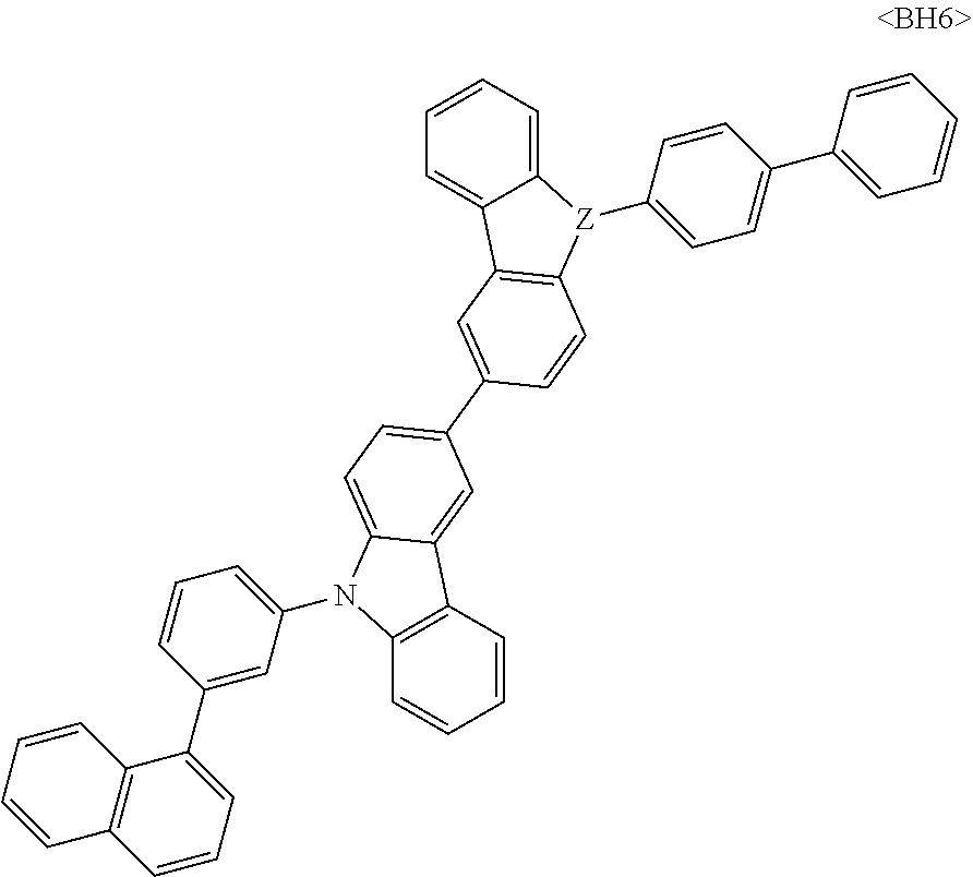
C12=CC=CC=C1C1=C([Z]2C2=CC=C(C3=CC=CC=C3)C=C2)C=CC(C2=CC=C3C(=C2)C2=C(C=CC=C2)N3C2=CC=CC(C3=CC=CC4=C3C=CC=C4)=C2)=C1
